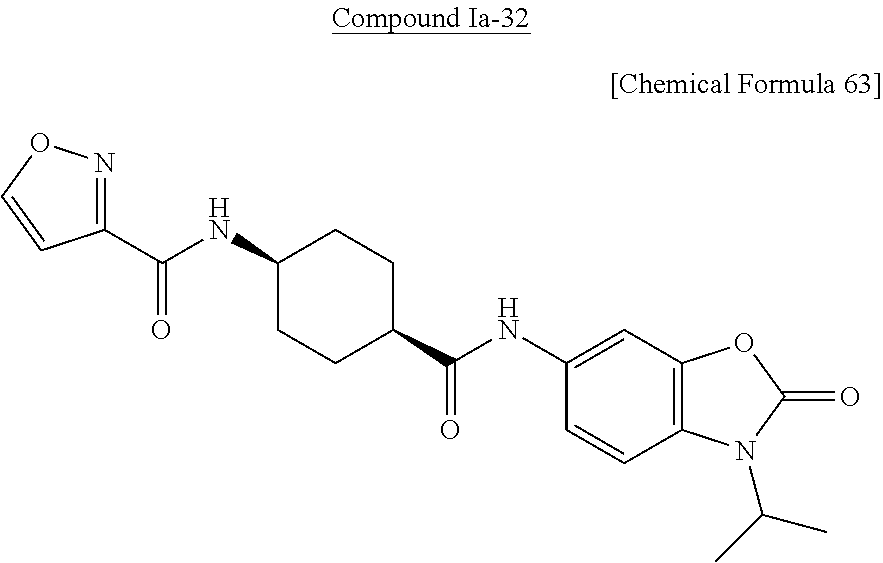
C1(C(NC2CCC(C(NC3=CC4=C(C=C3)N(C(C)C)C(=O)O4)=O)CC2)=O)=NOC=C1
